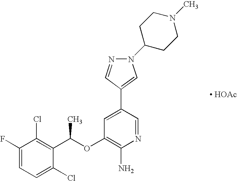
C1(F)=CC=C(Cl)C(C(C)OC2=C(N)N=CC(C3=CN(C4CCN(C)CC4)N=C3)=C2)=C1Cl.[ HOAc]
